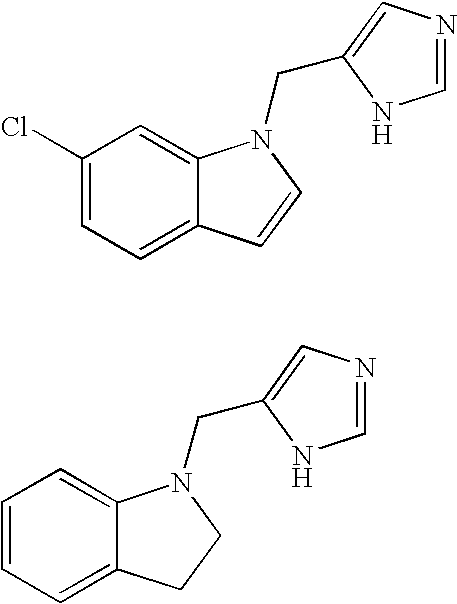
C1(Cl)=CC=C2C(=C1)N(CC1=CN=CN1)C=C2.C1=CC=C2C(=C1)N(CC1=CN=CN1)CC2
